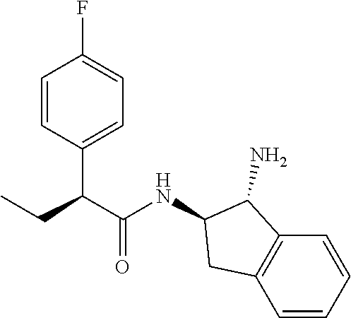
C1=CC(C(C(=O)NC2C(N)C3=C(C=CC=C3)C2)CC)=CC=C1F
